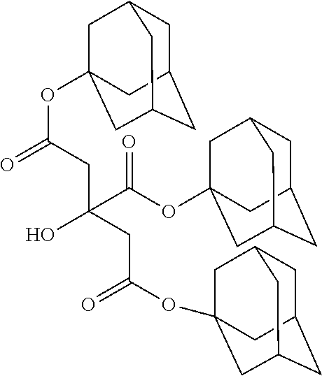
C1C2CC3CC(OC(=O)CC(O)(C(OC45CC6CC(CC(C4)C6)C5)=O)CC(OC45CC6CC(CC(C4)C6)C5)=O)(CC1C3)C2
